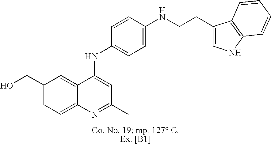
C12=CC(CO)=CC=C1N=C(C)C=C2NC1=CC=C(NCCC2=CNC3=C2C=CC=C3)C=C1
